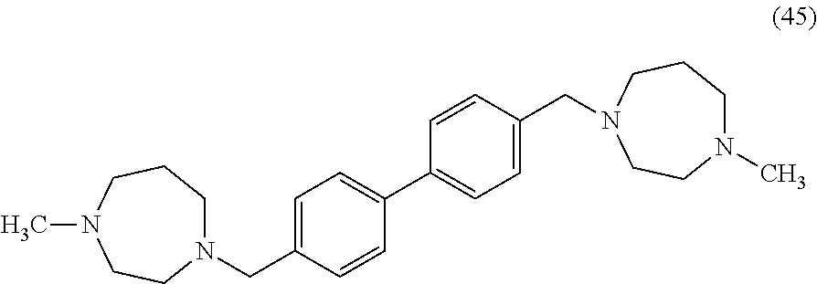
N1(CC2=CC=C(C3=CC=C(CN4CCCN(C)CC4)C=C3)C=C2)CCCN(C)CC1
